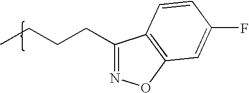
CCCCC1=NOC2=C1C=CC(F)=C2
